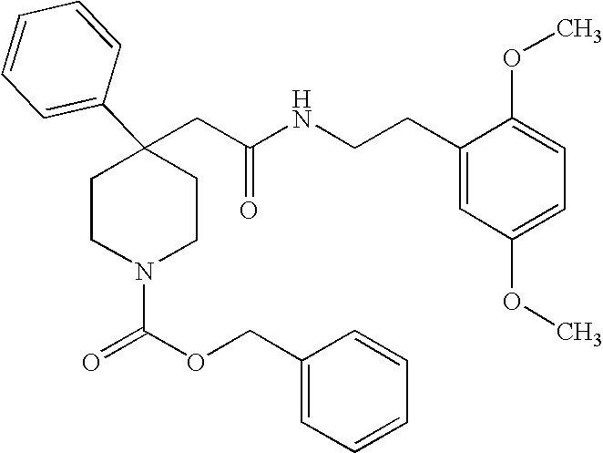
C(C1(C2=CC=CC=C2)CCN(C(OCC2=CC=CC=C2)=O)CC1)C(NCCC1=CC(OC)=CC=C1OC)=O
